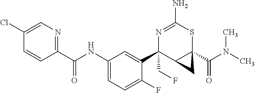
N1=C(N)SC2(C(N(C)C)=O)C(C1(C1=CC(NC(C3=NC=C(Cl)C=C3)=O)=CC=C1F)CF)C2
